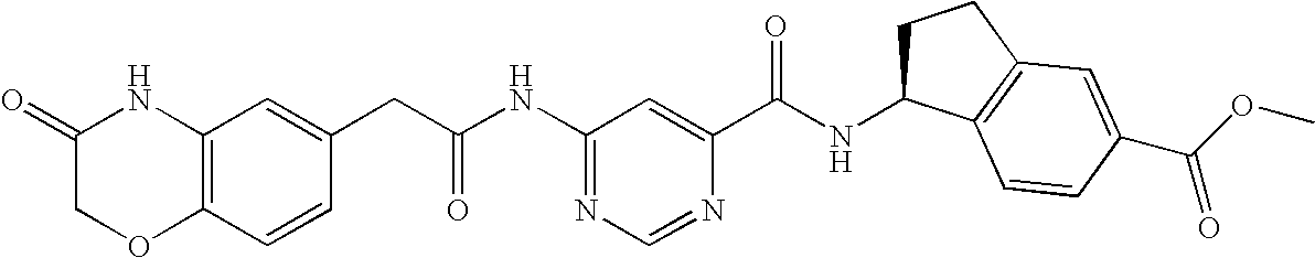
C1(NC(CC2=CC3=C(C=C2)OCC(=O)N3)=O)=NC=NC(C(NC2CCC3=C2C=CC(C(OC)=O)=C3)=O)=C1
